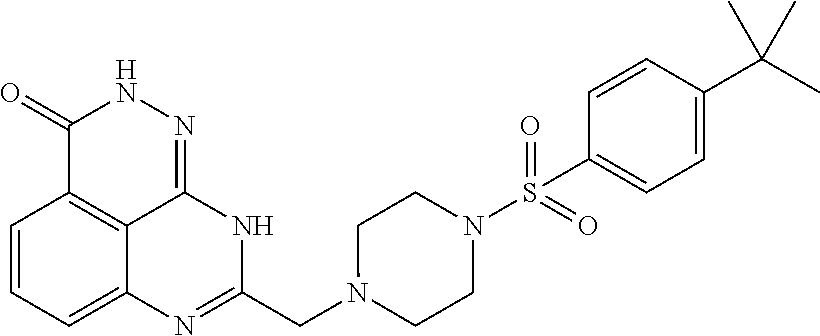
C1=CC=C2C3=C1C(=O)NN=C3NC(CN1CCN(S(=O)(=O)C3=CC=C(C(C)(C)C)C=C3)CC1)=N2
